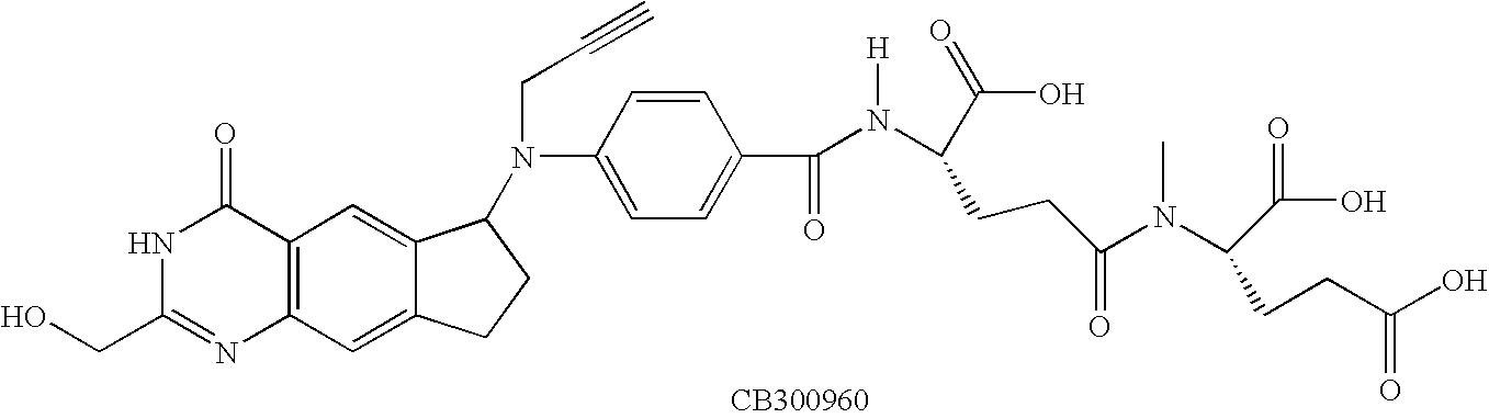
C12=C(C=C3C(=C1)C(N(C1=CC=C(C(=O)N(C(C(O)=O)CCC(=O)N(C(C(O)=O)CCC(O)=O)C)[H])C=C1)CC#C)CC3)N=C(CO)NC2=O
